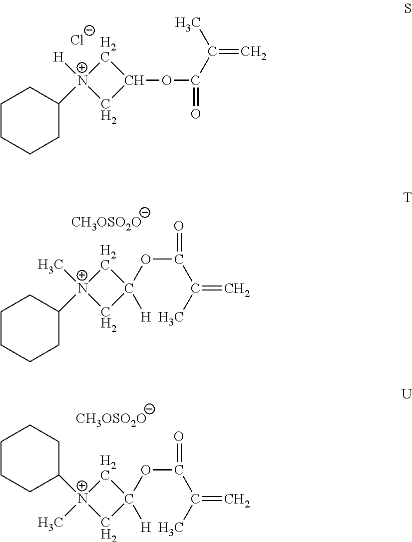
C1CCCC([N+]2([H])CC(OC(=O)C(C)=C)C2)C1.[Cl-].C1CCCC([N+]2(C)CC(OC(=O)C(C)=C)([H])C2)C1.[CH3OSO2O].[CH3OSO2O].C[N+]1(C2CCCCC2)CC(OC(=O)C(C)=C)([H])C1
